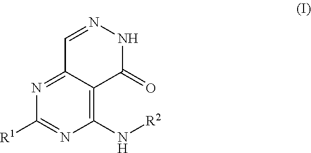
N1=C2C(=C(N[R2])N=C1[R1])C(=O)NN=C2
